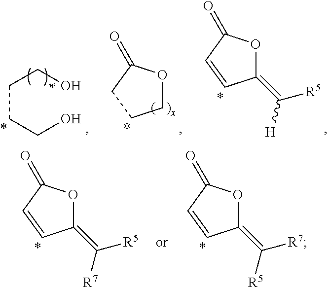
C1(=C([R7])[R5])OC(=O)C=C1.C1(=C([R5])[R7])OC(=O)C=C1.C(CCO)CO.C1OC(=O)CC1.C1(=C([H])[R5])OC(=O)C=C1
